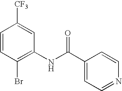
C1=CC(Br)=C(NC(C2=CC=NC=C2)=O)C=C1[CF3]
